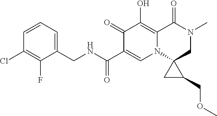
C1=CC=C(CNC(C2=CN3C(=C(O)C2=O)C(=O)N(C)CC32CC2COC)=O)C(F)=C1Cl
